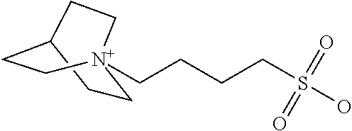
C12CC[N+](CCCCS(O)(=O)=O)(CC1)CC2
